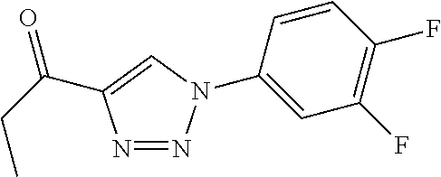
O=C(C1=CN(C2=CC(F)=C(F)C=C2)N=N1)CC
